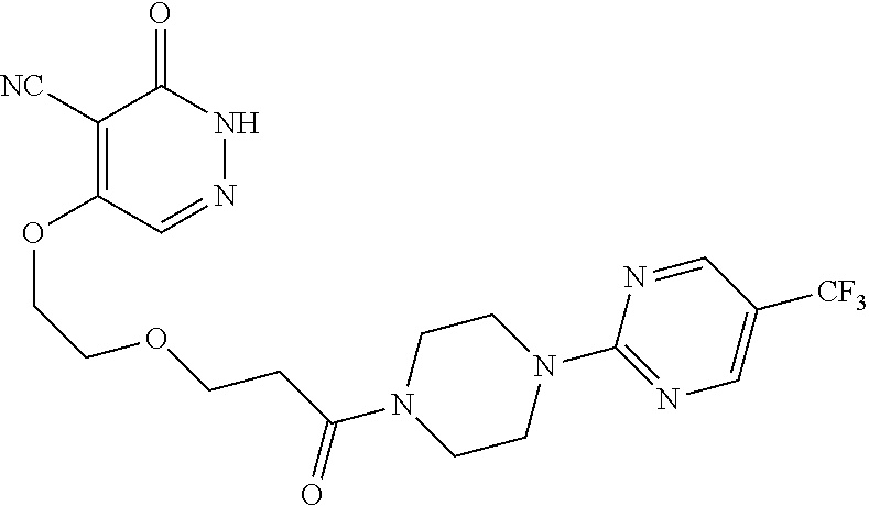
C1([NC])=C(OCCOCCC(N2CCN(C3=NC=C([CF3])C=N3)CC2)=O)C=NNC1=O
